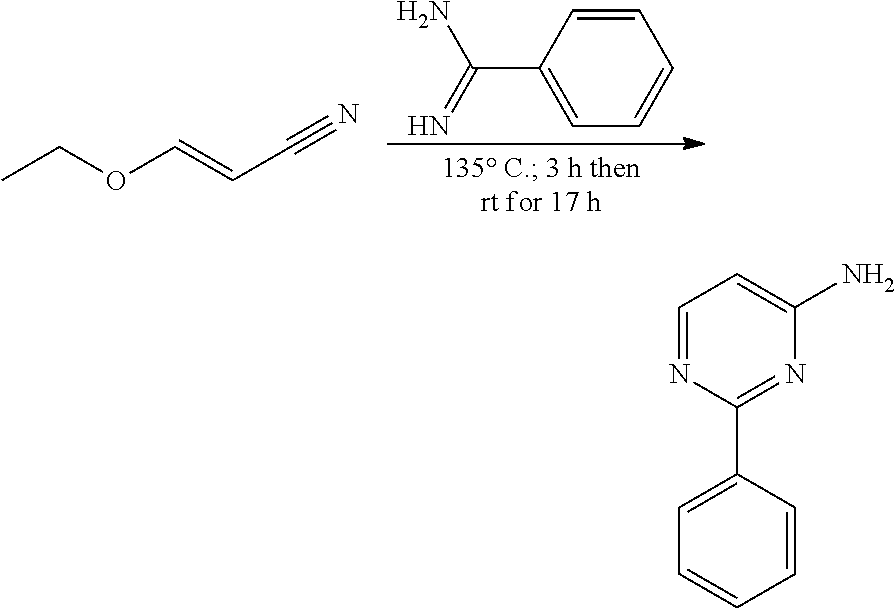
C1=CC(C(N)=N)=CC=C1.CCOC=CC#N.C1=NC(C2=CC=CC=C2)=NC(N)=C1
